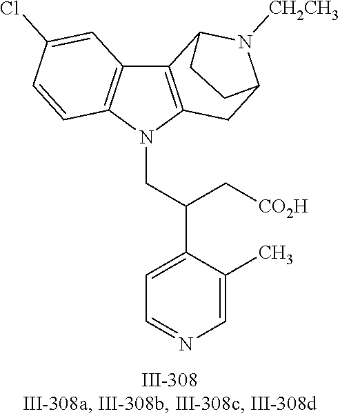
N1(CC(C2=CC=NC=C2C)C[CO2H])C2=C(C3=C1C=CC(Cl)=C3)C1N([CH2CH3])C(C2)CC1
